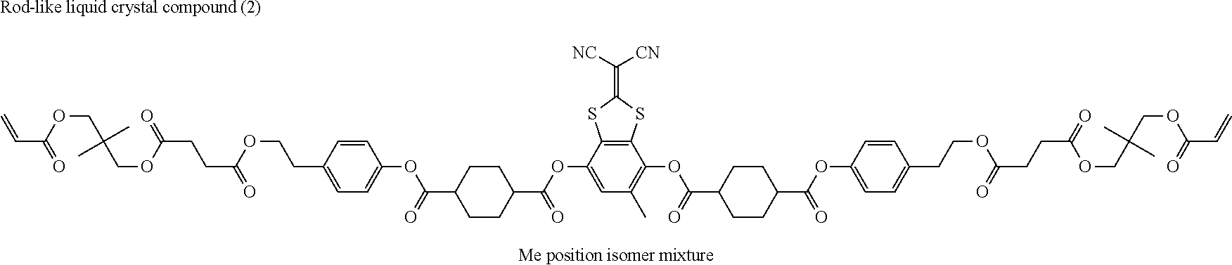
[Rod-like liquid crystal compound (2)].C12=C(C(OC(C3CCC(C(OC4=CC=C(CCOC(CCC(=O)OCC(COC(C=C)=O)(C)C)=O)C=C4)=O)CC3)=O)=C(C)C=C1OC(C1CCC(C(=O)OC3=CC=C(CCOC(CCC(=O)OCC(COC(C=C)=O)(C)C)=O)C=C3)CC1)=O)SC(=C([NC])[CN])S2.[Me position isomer mixture]
